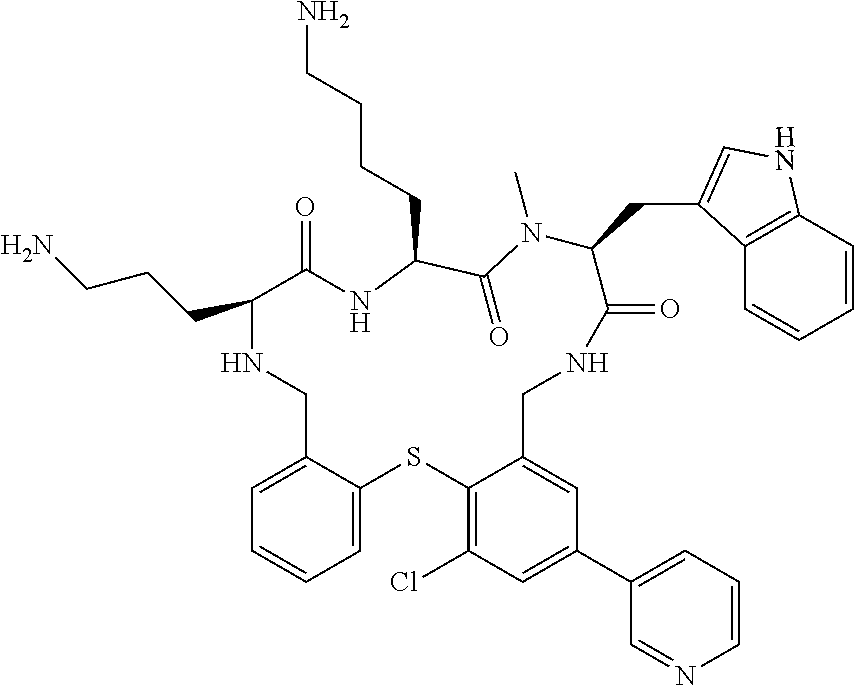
C1=C2C(=CC=C1)SC1=C(Cl)C=C(C3=CC=CN=C3)C=C1CNC(=O)C(CC1=CNC3=C1C=CC=C3)N(C)C(=O)C(CCCCN)NC(=O)C(CCCN)NC2
